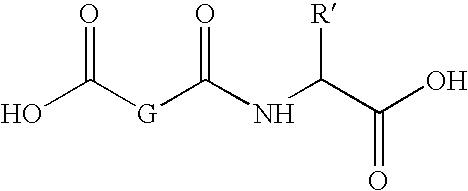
OC([G]C(NC(C(O)=O)[R])=O)=O
